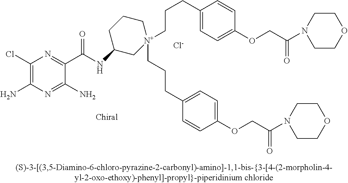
[Cl-].C1(Cl)=C(N)N=C(N)C(C(=O)NC2C[N+](CCCC3=CC=C(OCC(N4CCOCC4)=O)C=C3)(CCCC3=CC=C(OCC(=O)N4CCOCC4)C=C3)CCC2)=N1
